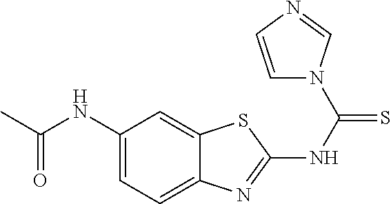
C1(NC(=O)C)=CC=C2C(=C1)SC(NC(N1C=CN=C1)=S)=N2
